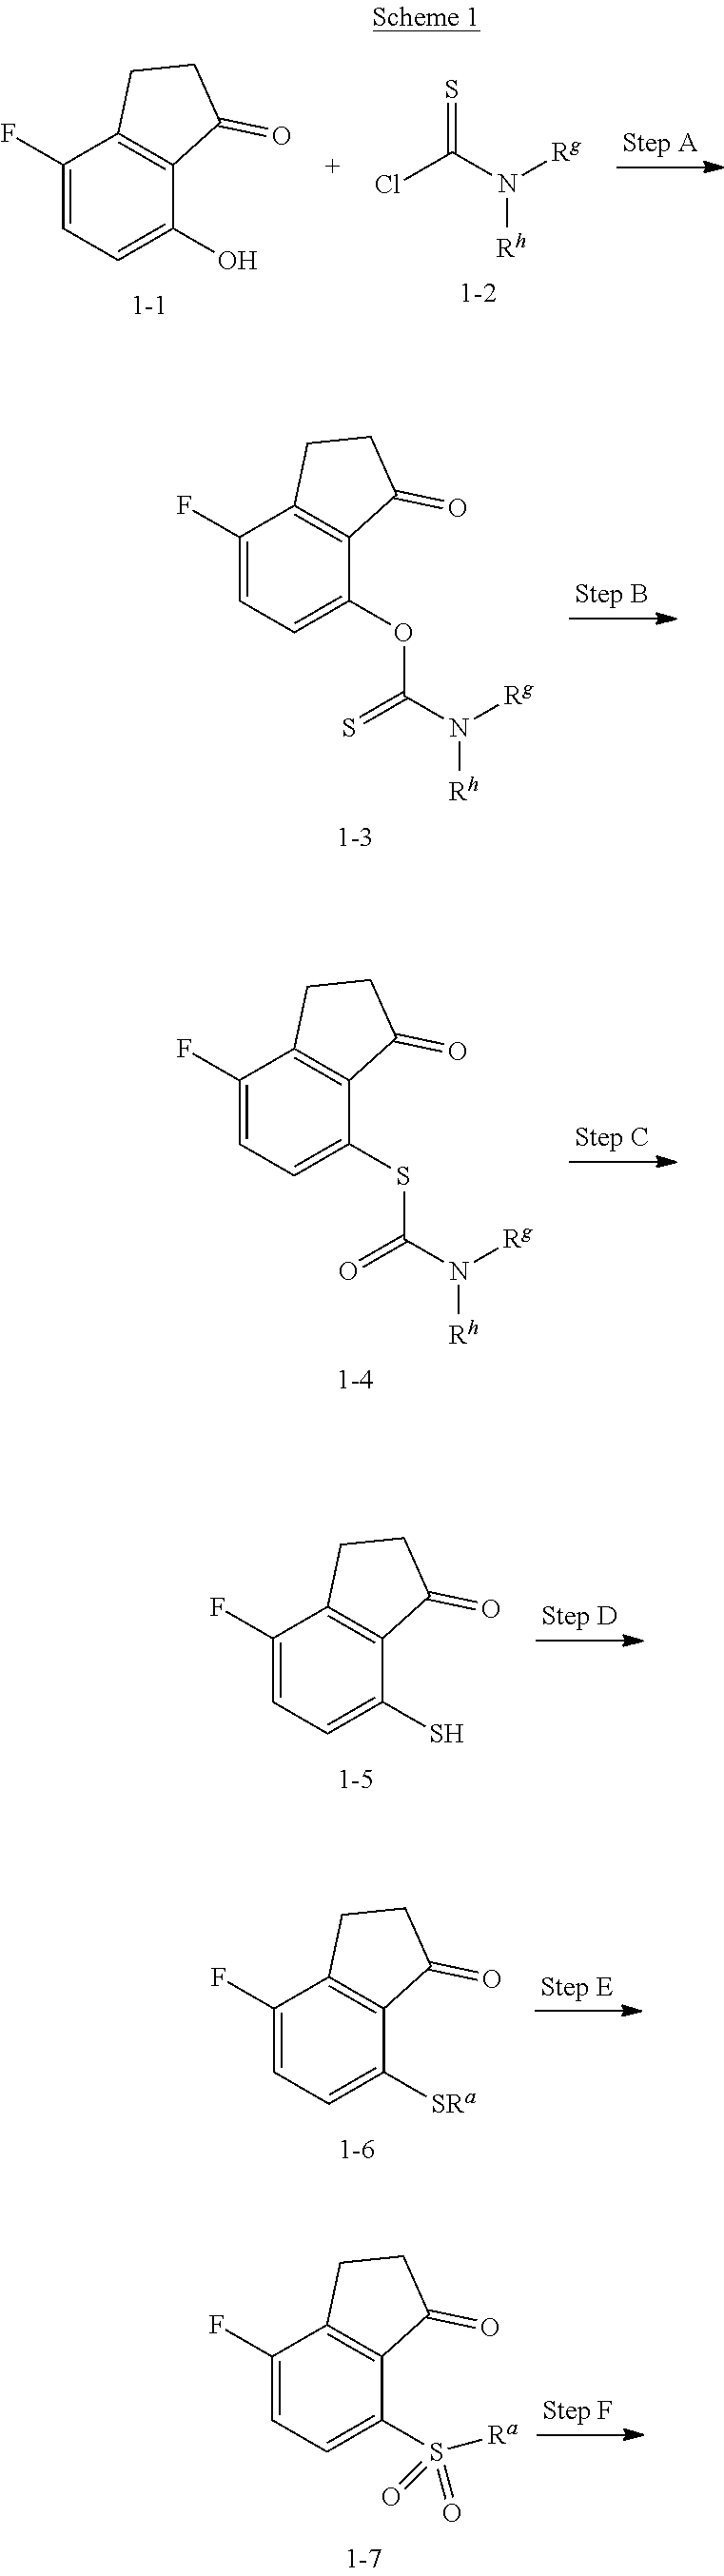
C1(F)=CC=C(O)C2=C1CCC2=O.S=C(N([Rh])[Rg])Cl.C1(F)=CC=C(OC(=S)N([Rg])[Rh])C2=C1CCC2=O.C1(F)=CC=C(SC(=O)N([Rg])[Rh])C2=C1CCC2=O.C1(F)=CC=C(S)C2=C1CCC2=O.C1(F)=CC=C([SRa])C2=C1CCC2=O.C1(F)=CC=C(S(=O)([Ra])=O)C2=C1CCC2=O
